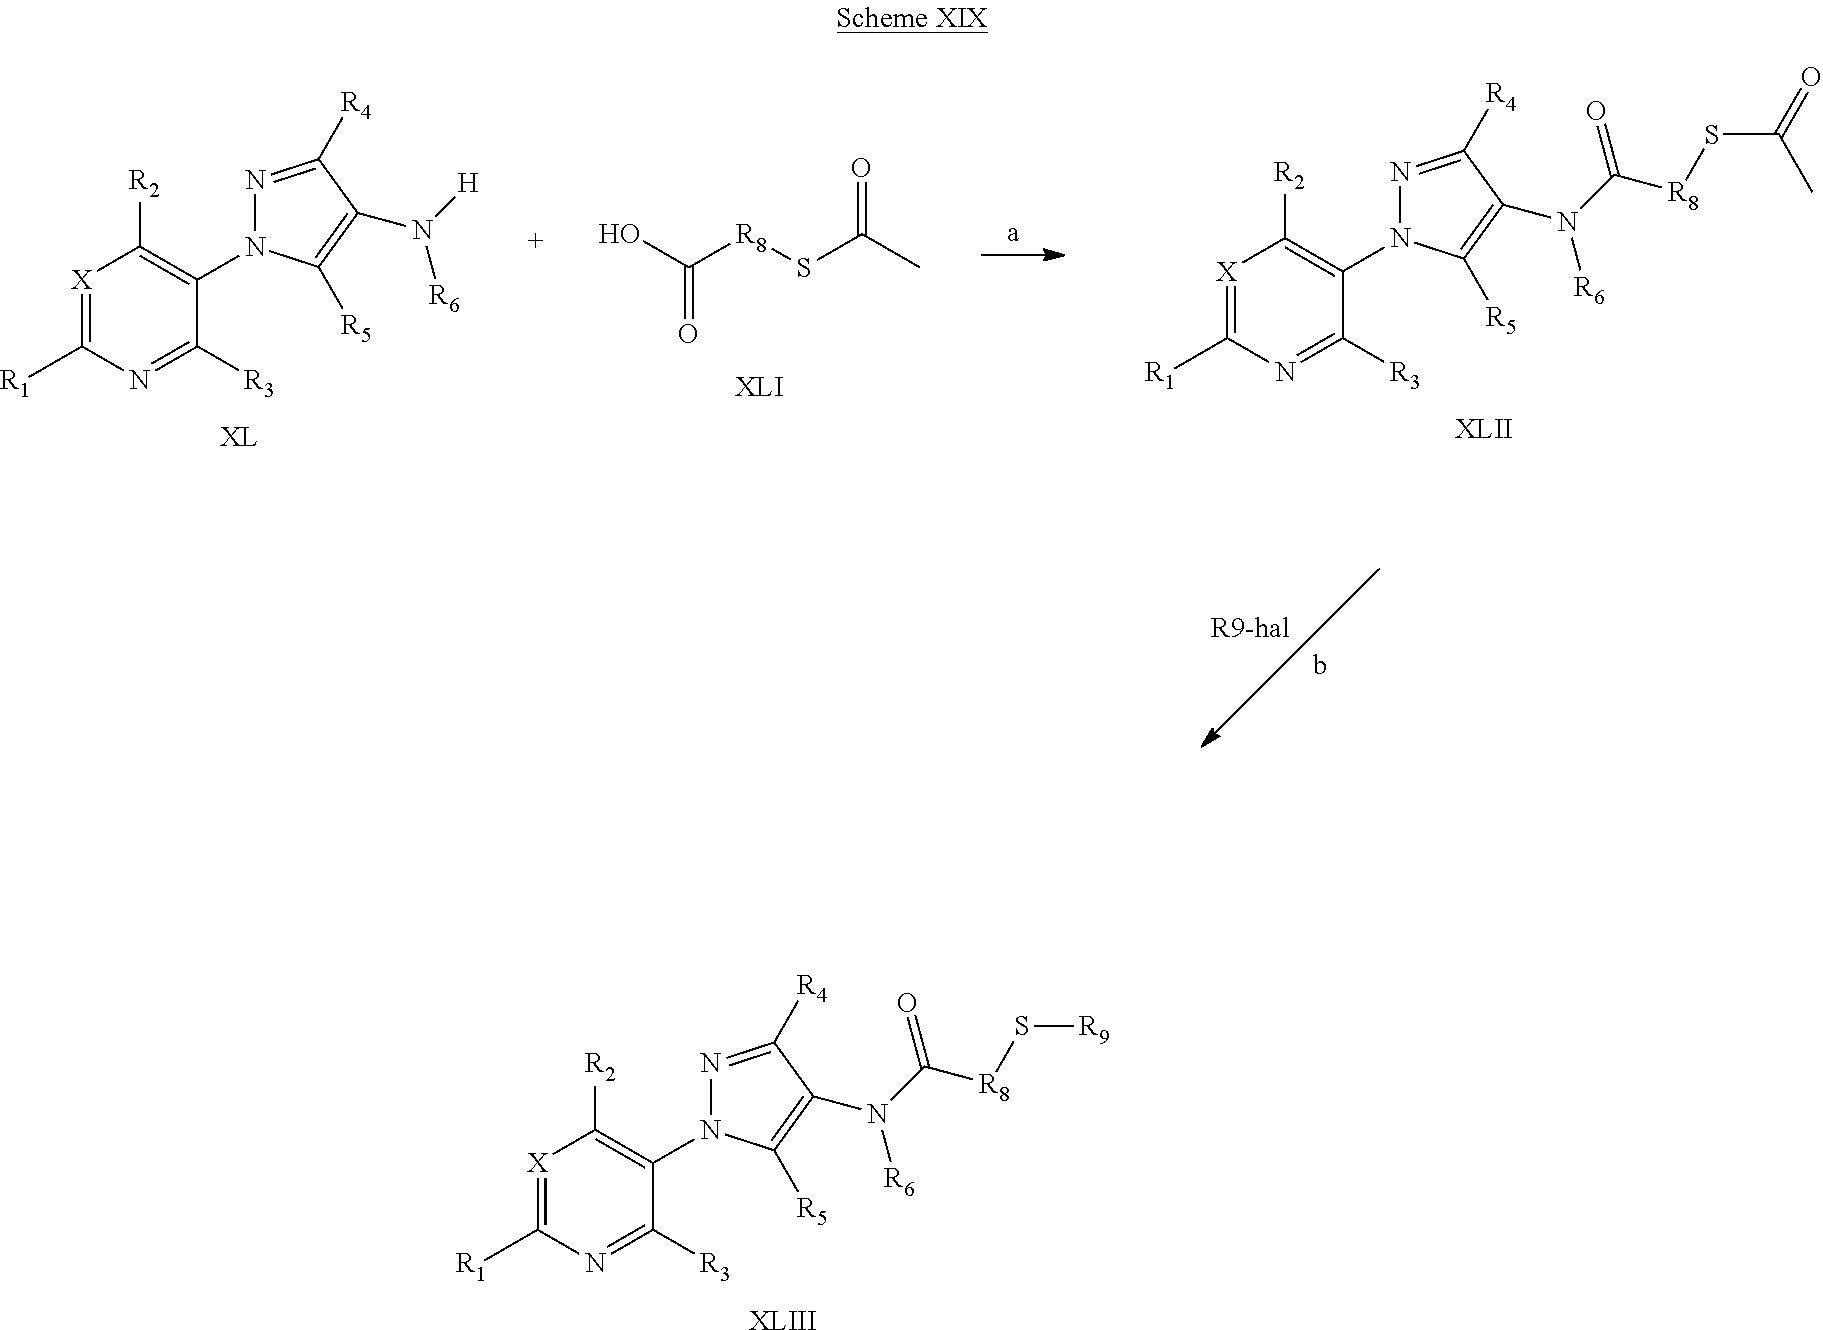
N1=C([R4])C(N([R6])C(=O)[R8]S[R9])=C([R5])N1C1=C([R2])[X]=C([R1])N=C1[R3].[XLIII].N1=C([R4])C(N([R6])[H])=C([R5])N1C1=C([R2])[X]=C([R1])N=C1[R3].[XL].OC([R8]SC(C)=O)=O.N1=C([R4])C(N([R6])C(=O)[R8]SC(C)=O)=C([R5])N1C1=C([R2])[X]=C([R1])N=C1[R3].[XLII]
